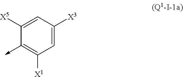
C1=C([X3])C=C([X5])C(->C)=C1[X1]
